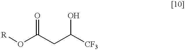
O(C(CC([CF3])O)=O)[R]
